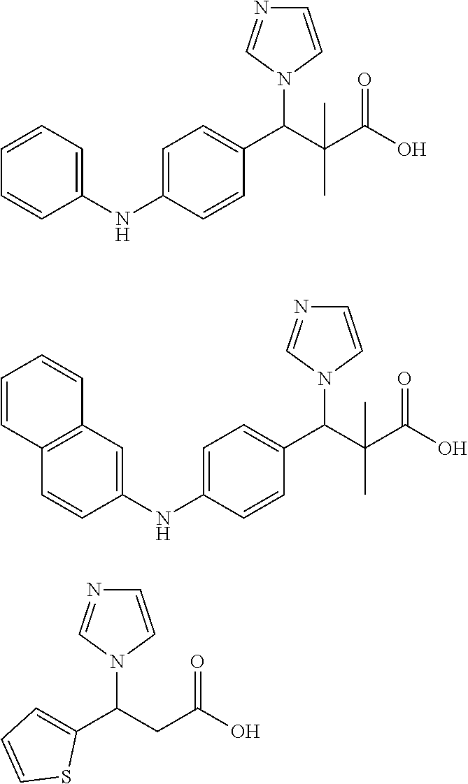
C1=C(NC2=CC=CC=C2)C=CC(C(C(C(O)=O)(C)C)N2C=NC=C2)=C1.C1=C(NC2=CC3=C(C=C2)C=CC=C3)C=CC(C(C(C(O)=O)(C)C)N2C=NC=C2)=C1.C1(C(CC(O)=O)N2C=NC=C2)=CC=CS1
